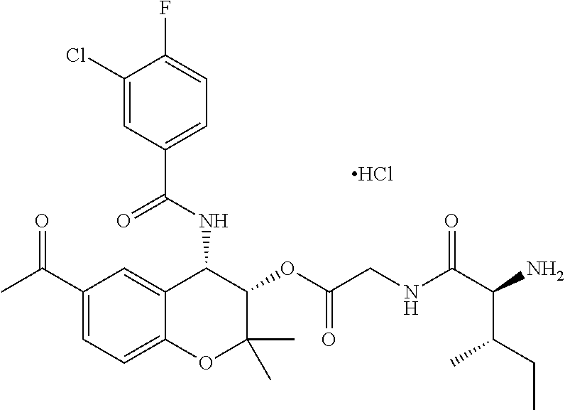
C1(Cl)=CC(C(NC2C3=CC(C(C)=O)=CC=C3OC(C)(C)C2OC(CNC(C(C(CC)C)N)=O)=O)=O)=CC=C1F.Cl
